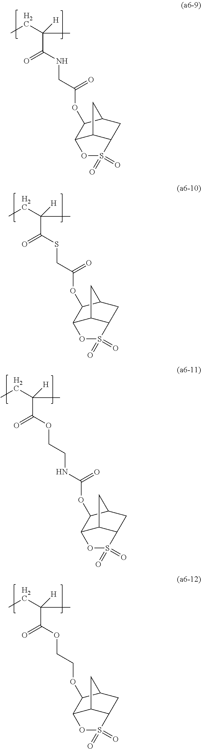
CCC(C)([H])C(=O)NCC(OC1C2C3C(CC1C3)S(=O)(=O)O2)=O.CCC(C)([H])C(=O)SCC(OC1C2C3C(CC1C3)S(=O)(=O)O2)=O.CCC(C)([H])C(=O)OCCNC(OC1C2C3C(CC1C3)S(=O)(=O)O2)=O.CCC(C)([H])C(=O)OCCOC1C2C3C(CC1C3)S(=O)(=O)O2
